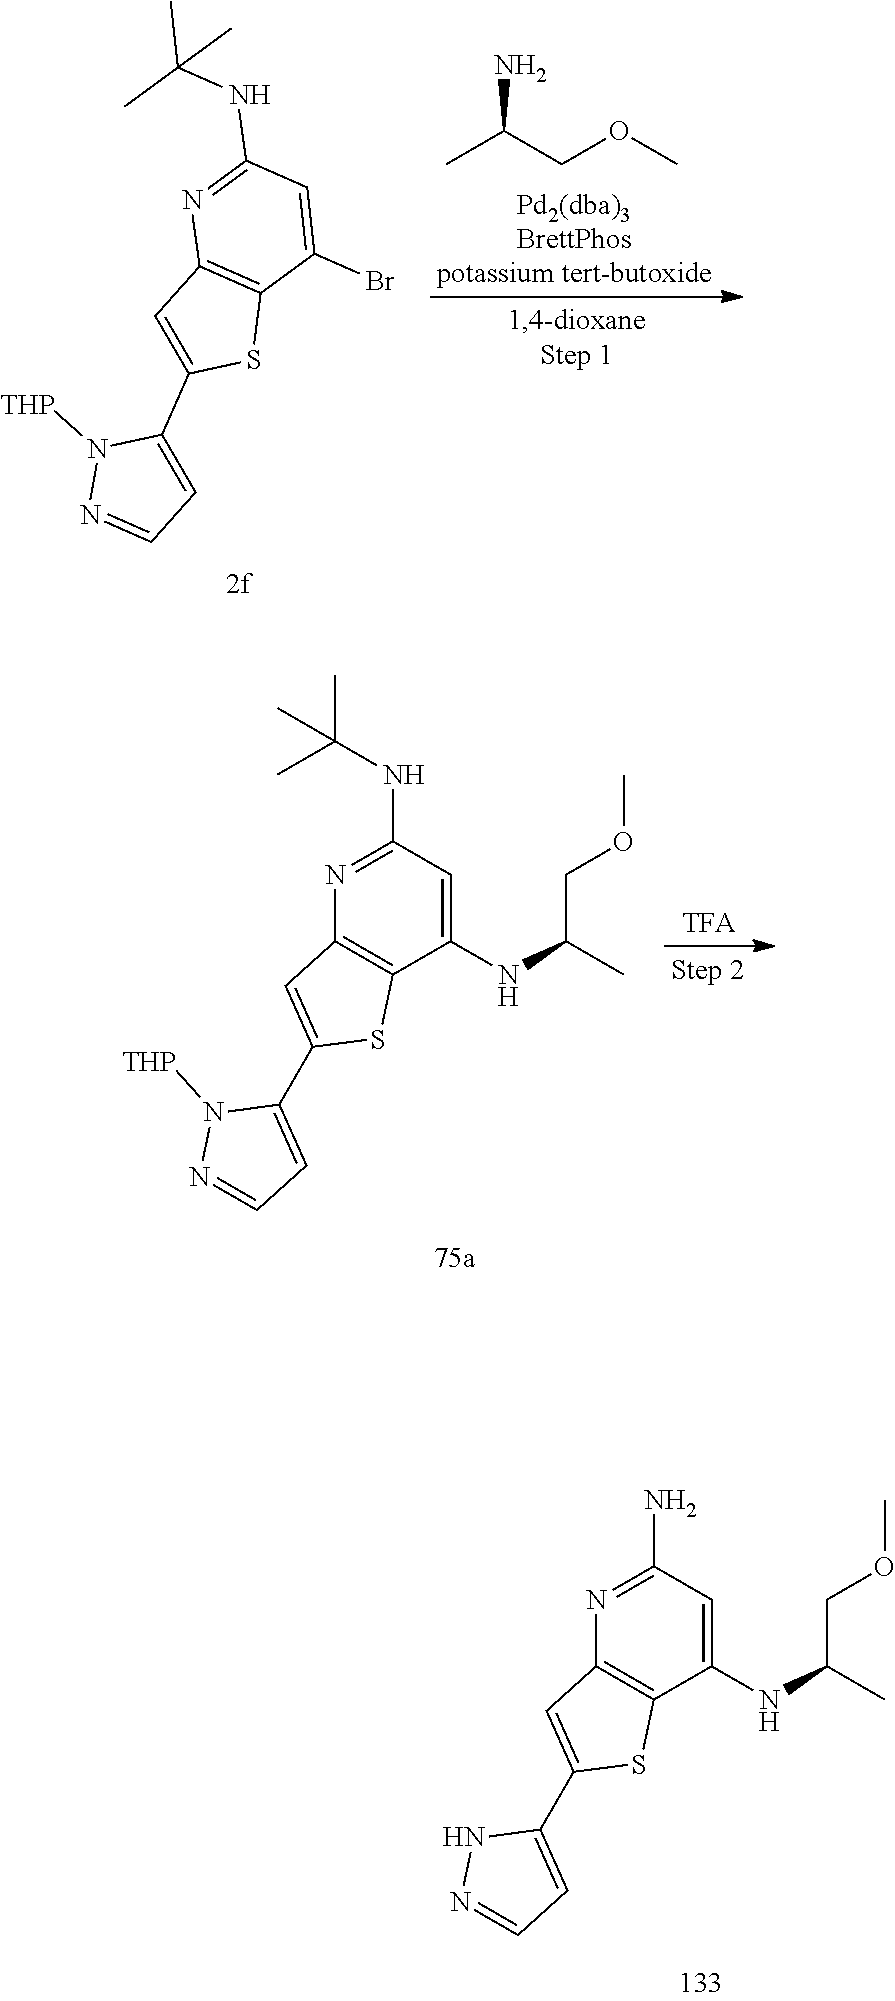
N1=C(N)C=C(NC(C)COC)C2=C1C=C(C1=CC=NN1)S2.N1=C(NC(C)(C)C)C=C(Br)C2=C1C=C(C1=CC=NN1[THP])S2.COCC(C)N.N1=C(NC(C)(C)C)C=C(NC(C)COC)C2=C1C=C(C1=CC=NN1[THP])S2
